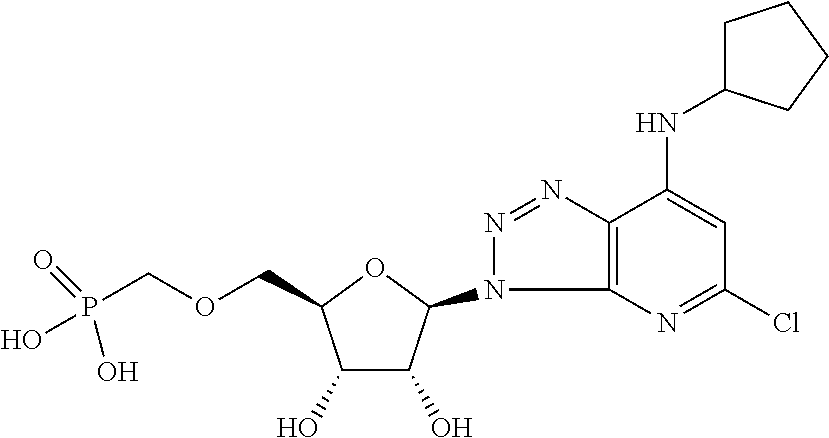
C1(O)C(O)C(N2N=NC3=C2N=C(Cl)C=C3NC2CCCC2)OC1COCP(O)(=O)O
